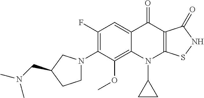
C12=C(OC)C(N3CCC(CN(C)C)C3)=C(F)C=C1C(=O)C1=C(N2C2CC2)SNC1=O
